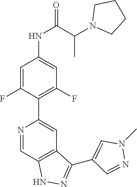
N1=CC2=C(C=C1C1=C(F)C=C(NC(=O)C(N3CCCC3)C)C=C1F)C(C1=CN(C)N=C1)=NN2
